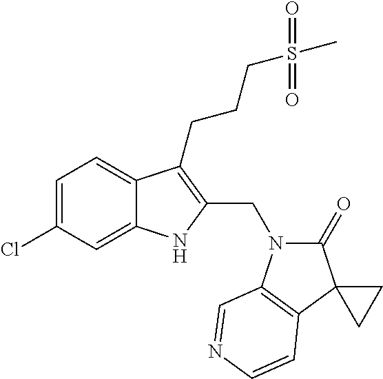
C1=C(Cl)C=C2C(=C1)C(CCCS(C)(=O)=O)=C(CN1C(=O)C3(C4=C1C=NC=C4)CC3)N2
